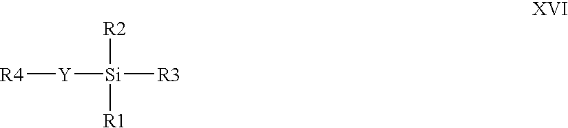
[R4][Y][Si]([R2])([R1])[R3]
